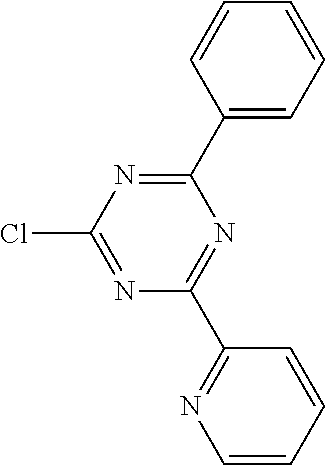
N1=C(Cl)N=C(C2=CC=CC=C2)N=C1C1=NC=CC=C1
